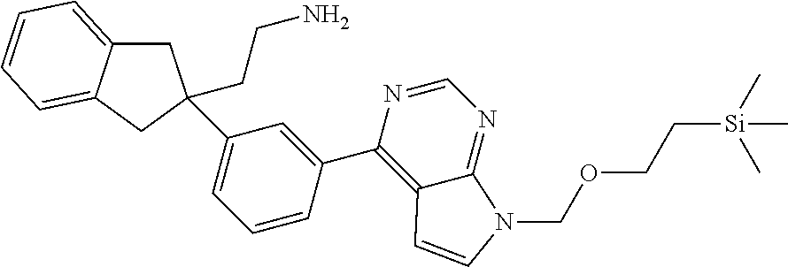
C1=CC(C2=C3C(=NC=N2)N(COCC[Si](C)(C)C)C=C3)=CC(C2(CCN)CC3=CC=CC=C3C2)=C1
